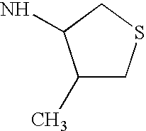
C1(C)CSCC1N
